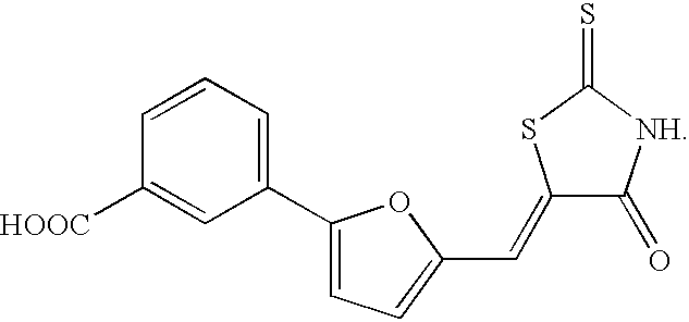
C1=CC=C(C2=CC=C(C=C3C(=O)[NH]C(=S)S3)O2)C=C1[HOOC]
